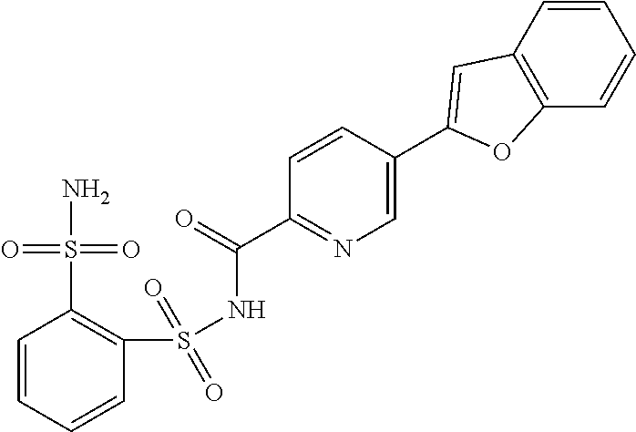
C1=CC=CC(S(NC(=O)C2=NC=C(C3=CC4=C(C=CC=C4)O3)C=C2)(=O)=O)=C1S(N)(=O)=O
